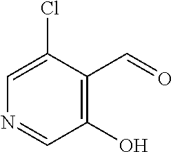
C1(O)=C(C=O)C(Cl)=CN=C1
